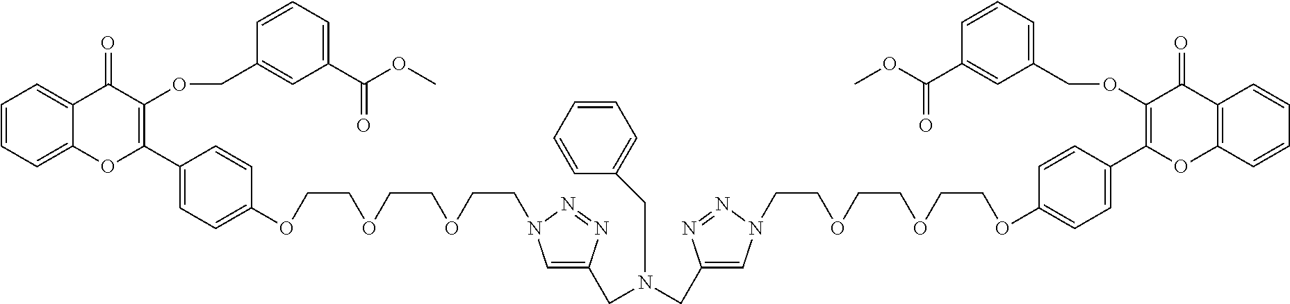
C1=CC=C2C(=C1)C(=O)C(OCC1=CC(C(OC)=O)=CC=C1)=C(C1=CC=C(OCCOCCOCCN3C=C(CN(CC4=CN(CCOCCOCCOC5=CC=C(C6=C(OCC7=CC=CC(C(OC)=O)=C7)C(=O)C7=C(C=CC=C7)O6)C=C5)N=N4)CC4=CC=CC=C4)N=N3)C=C1)O2
